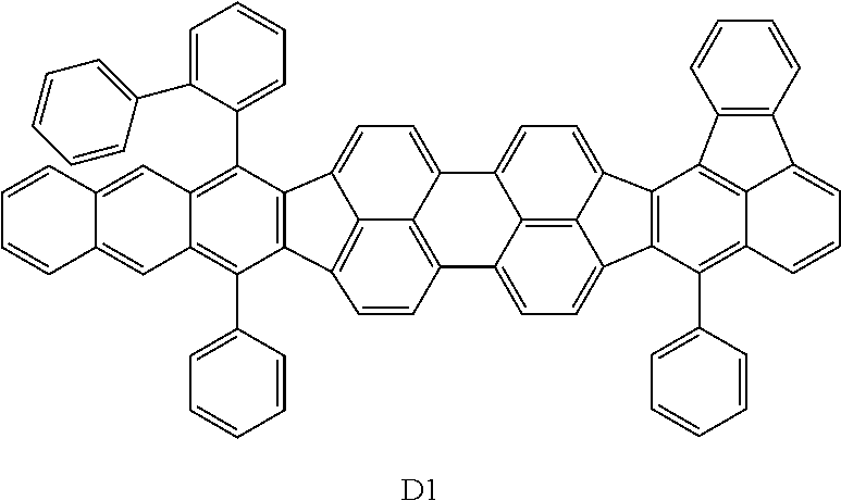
C1=C(C2=CC=CC=C2)C(C2=C3C(=C(C4=CC=CC=C4)C4=C2C2=CC=C5C6=C(C=CC4=C62)C2=CC=C4C6=C2C5=CC=C6C2=C4C(C4=CC=CC=C4)=C4C5=C2C2=C(C=CC=C2)C5=CC=C4)C=C2C(=C3)C=CC=C2)=CC=C1.[D1]
